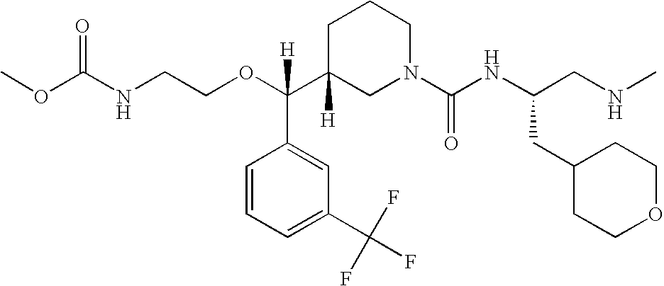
O=C(NCCOC(C1([H])CN(C(NC(CNC)CC2CCOCC2)=O)CCC1)(C1=CC(C(F)(F)F)=CC=C1)[H])OC
